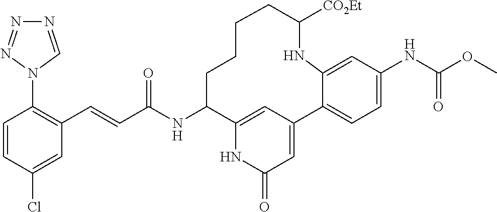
C1=CC(Cl)=CC(C=CC(NC2C3=CC(=CC(=O)N3)C3=CC=C(NC(OC)=O)C=C3NC([CO2Et])CCCC2)=O)=C1N1C=NN=N1
